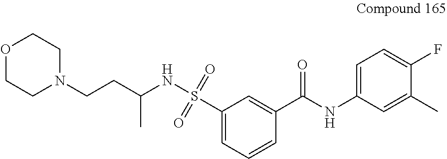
C1(C(NC2=CC=C(F)C(C)=C2)=O)=CC(S(NC(CCN2CCOCC2)C)(=O)=O)=CC=C1
